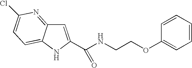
C(C1=CC2=NC(Cl)=CC=C2N1)(NCCOC1=CC=CC=C1)=O
